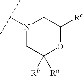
N1(C(C)C)CC([Rb])([Ra])OC([Rc])C1
